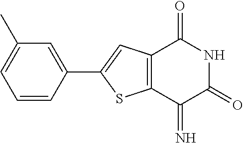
C1(C)=CC=CC(C2=CC3=C(S2)C(=N)C(=O)NC3=O)=C1
